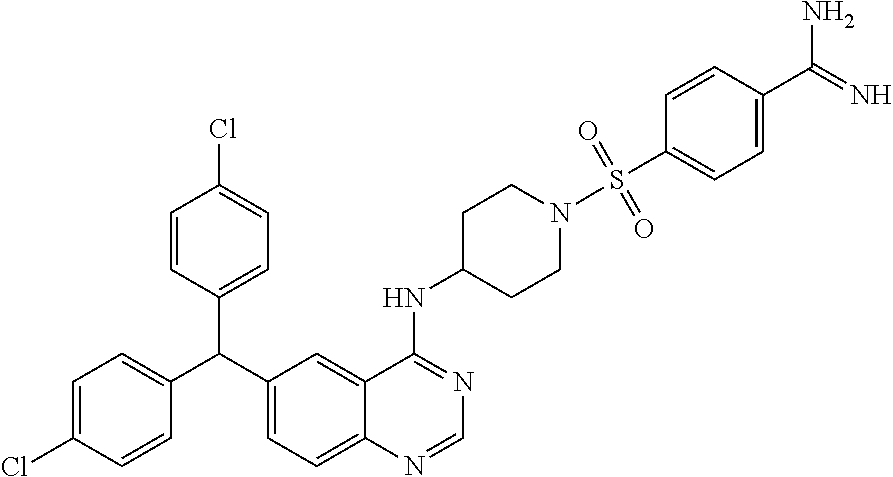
C1=C(Cl)C=CC(C(C2=CC=C3C(=C2)C(NC2CCN(S(C4=CC=C(C(N)=N)C=C4)(=O)=O)CC2)=NC=N3)C2=CC=C(Cl)C=C2)=C1
